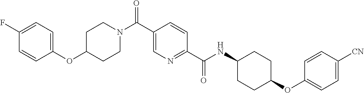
C1(OC2CCN(C(C3=CN=C(C(NC4CCC(OC5=CC=C([CN])C=C5)CC4)=O)C=C3)=O)CC2)=CC=C(F)C=C1
